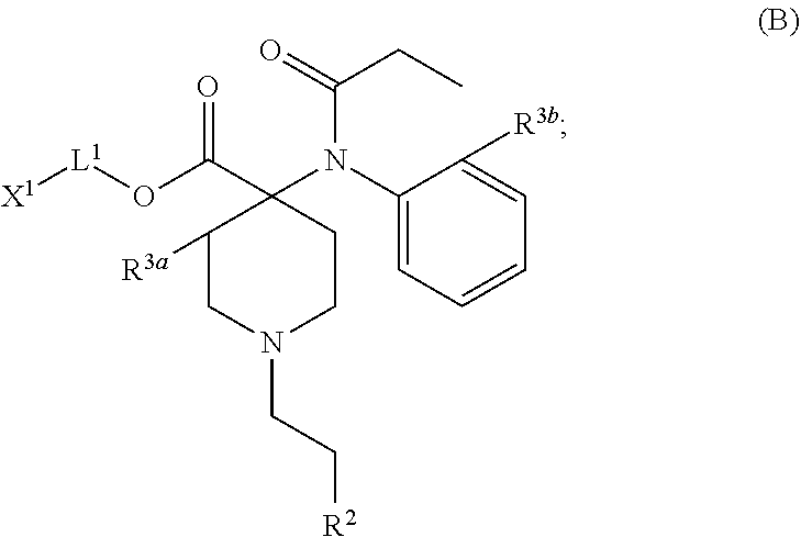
[X1][L1]OC(C1(N(C2=CC=CC=C2[R3b])C(=O)CC)C([R3a])CN(CC[R2])CC1)=O
